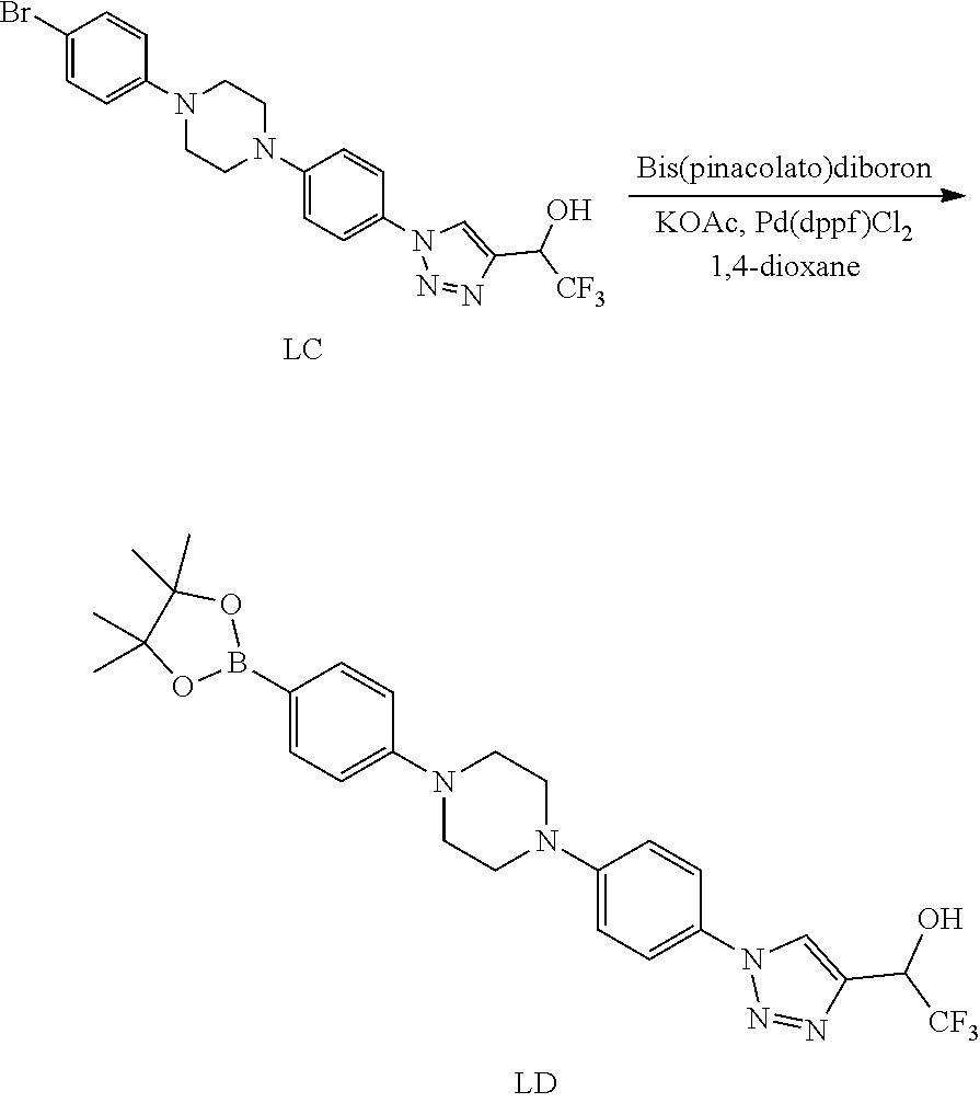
C1(N2CCN(C3=CC=C(B4OC(C)(C)C(C)(C)O4)C=C3)CC2)=CC=C(N2N=NC(C([CF3])O)=C2)C=C1.C1(N2CCN(C3=CC=C(Br)C=C3)CC2)=CC=C(N2N=NC(C([CF3])O)=C2)C=C1
